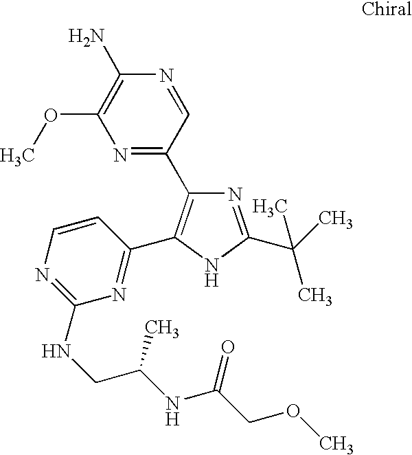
N1=C(C(C)(C)C)NC(C2=NC(NCC(NC(COC)=O)C)=NC=C2)=C1C1=NC(OC)=C(N)N=C1
